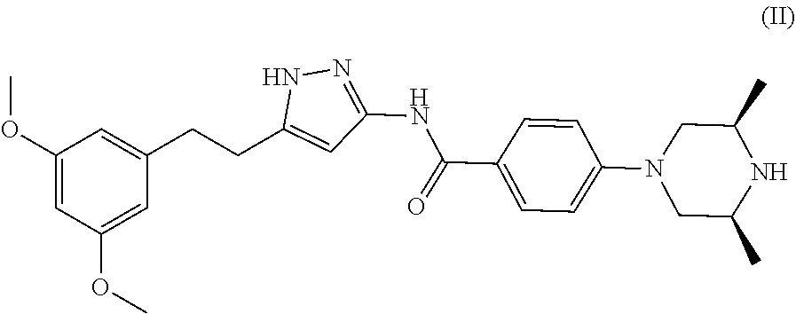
C1=C(CCC2=CC(NC(C3=CC=C(N4CC(C)NC(C)C4)C=C3)=O)=NN2)C=C(OC)C=C1OC.[H]
